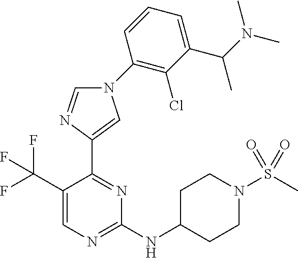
N1(C2=C(Cl)C(C(N(C)C)C)=CC=C2)C=NC(C2=NC(NC3CCN(S(C)(=O)=O)CC3)=NC=C2C(F)(F)F)=C1
